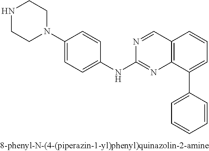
N1=CC2=C(N=C1NC1=CC=C(N3CCNCC3)C=C1)C(C1=CC=CC=C1)=CC=C2
